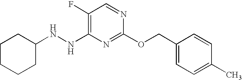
C1(NNC2=C(F)C=NC(OCC3=CC=C(C)C=C3)=N2)CCCCC1
